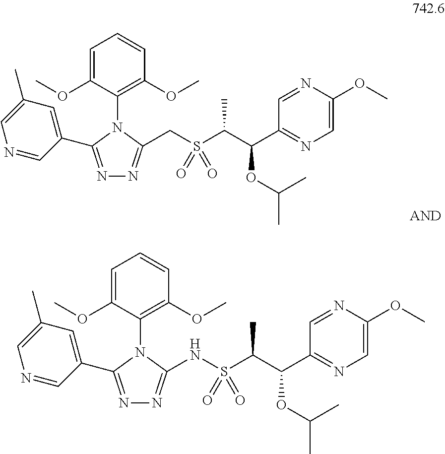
C1=C(OC)C(N2C(CS(C(C(C3=NC=C(OC)N=C3)OC(C)C)C)(=O)=O)=NN=C2C2=CC(C)=CN=C2)=C(OC)C=C1.C1=C(OC)C(N2C(NS(C(C(C3=NC=C(OC)N=C3)OC(C)C)C)(=O)=O)=NN=C2C2=CC(C)=CN=C2)=C(OC)C=C1
